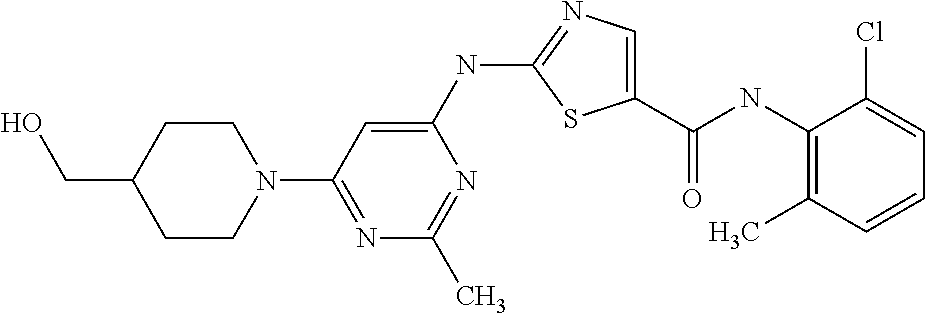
C1(NC(C2=CN=C(NC3=CC(N4CCC(CO)CC4)=NC(C)=N3)S2)=O)=C(C)C=CC=C1Cl
